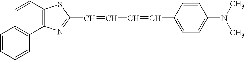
C1(N(C)C)=CC=C(C=CC=CC2=NC3=C(S2)C=CC2=C3C=CC=C2)C=C1
